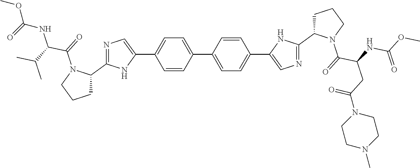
C1=CC(C2=CC=C(C3=CN=C(C4CCCN4C(C(CC(N4CCN(C)CC4)=O)NC(OC)=O)=O)N3)C=C2)=CC=C1C1=CN=C(C2CCCN2C(C(NC(=O)OC)C(C)C)=O)N1
